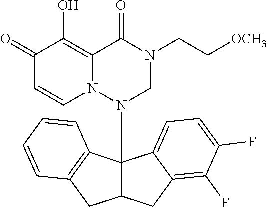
C1(=O)C=CN2C(=C1O)C(=O)N(CC[OCH3])CN2C12C(CC3=C(F)C(F)=CC=C13)CC1=C2C=CC=C1
